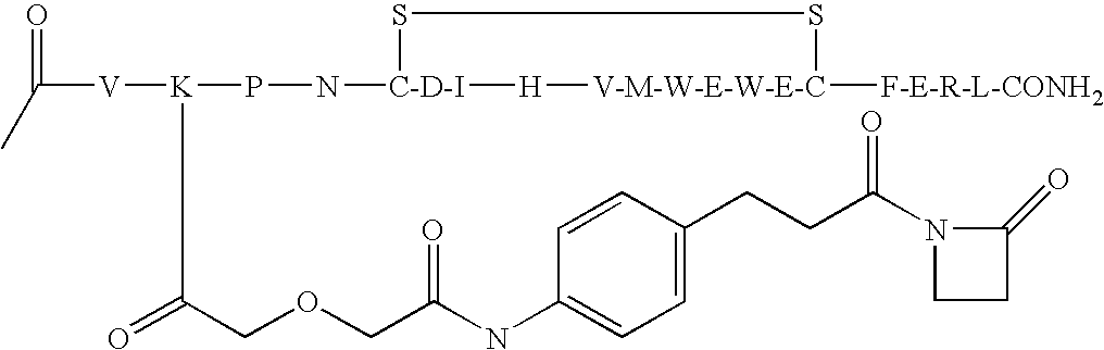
N([C-D-I]1SS[V-M-W-E-W-E-C]([F-E-R-L-CONH2])[H]1)P[K](C(COCC(NC1=CC=C(CCC(N2C(=O)CC2)=O)C=C1)=O)=O)[V]C(=O)C
